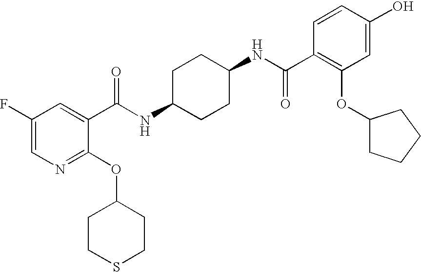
C1CSCCC1OC1=NC=C(F)C=C1C(NC1CCC(NC(C2=C(OC3CCCC3)C=C(O)C=C2)=O)CC1)=O
